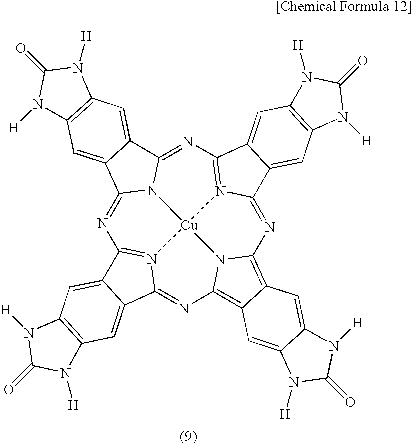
N1=C2N3C(=NC4=N5C(=NC6=C7C(=C8N6[Cu]35N3=C1C1=CC5=C(C=C1C3=N8)N([H])C(=O)N5[H])C=C1C(=C7)N([H])C(=O)N1[H])C1=CC3=C(C=C41)N([H])C(=O)N3[H])C1=CC3=C(C=C21)N([H])C(=O)N3[H]
